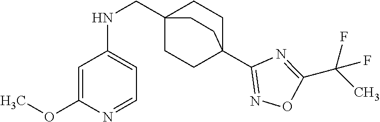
C1=C(OC)N=CC=C1NCC12CCC(C3=NOC(C(C)(F)F)=N3)(CC1)CC2
